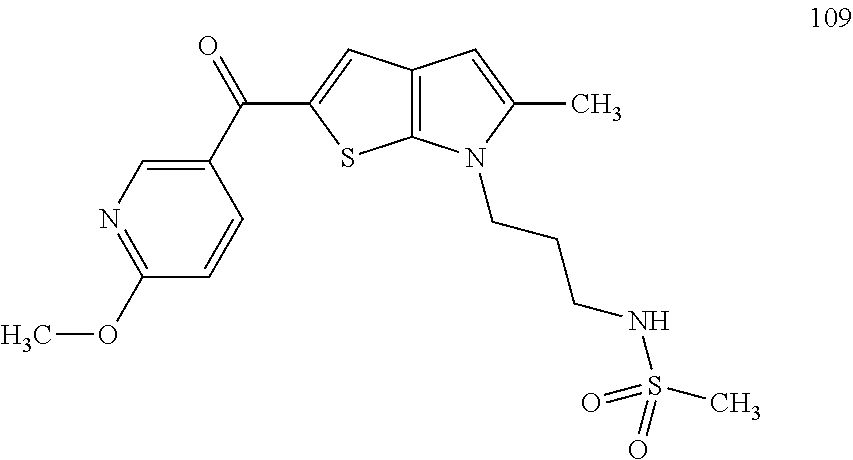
C1=CC(OC)=NC=C1C(=O)C1=CC2=C(S1)N(CCCNS(C)(=O)=O)C(C)=C2
